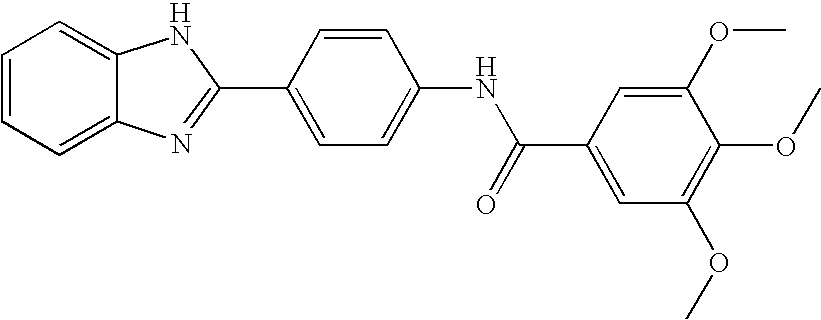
C1=CC=C2C(=C1)NC(C1=CC=C(NC(=O)C3=CC(OC)=C(OC)C(OC)=C3)C=C1)=N2
